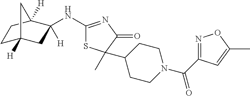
C1(NC2([H])CC3([H])CCC2([H])C3)=NC(=O)C(C)(C2CCN(C(=O)C3=NOC(C)=C3)CC2)S1
